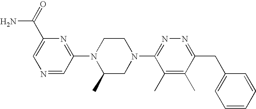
N1=CC(N2C(C)CN(C3=NN=C(CC4=CC=CC=C4)C(C)=C3C)CC2)=NC(C(=O)N)=C1
